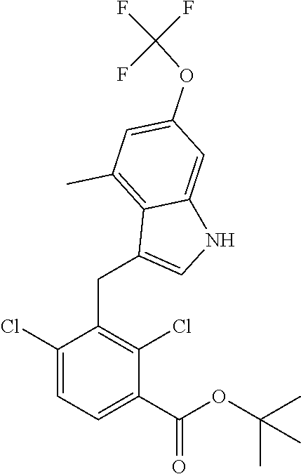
C1(Cl)=CC=C(C(OC(C)(C)C)=O)C(Cl)=C1CC1=CNC2=CC(OC(F)(F)F)=CC(C)=C21
